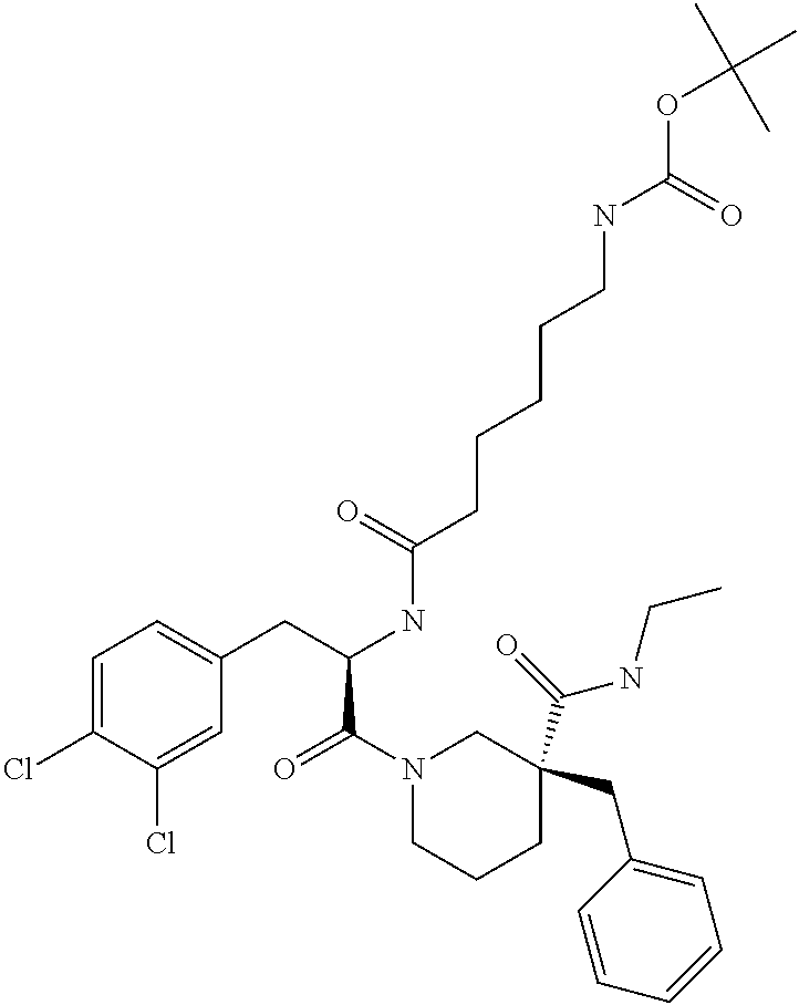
C1=C(Cl)C(Cl)=CC(CC(NC(CCCCCNC(OC(C)(C)C)=O)=O)C(N2CCCC(C(NCC)=O)(CC3=CC=CC=C3)C2)=O)=C1
